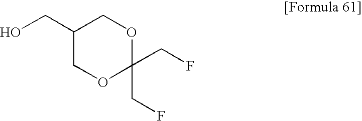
C1(CO)COC(CF)(CF)OC1
